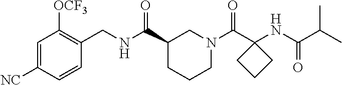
C1=C([NC])C=CC(CNC(C2CCCN(C(C3(NC(C(C)C)=O)CCC3)=O)C2)=O)=C1[OCF3]
